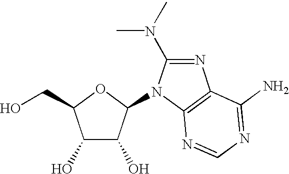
C1(O)C(O)C(N2C(N(C)C)=NC3=C2N=CN=C3N)OC1CO
